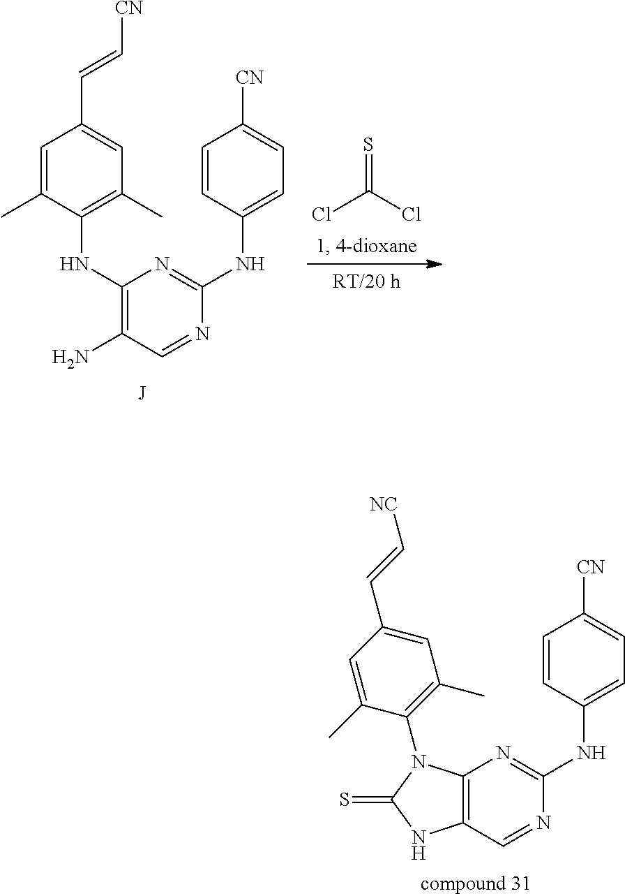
ClC(Cl)=S.C1=C(C)C(NC2=C(N)C=NC(NC3=CC=C([CN])C=C3)=N2)=C(C)C=C1C=C[CN].C12=C(C=NC(NC3=CC=C([CN])C=C3)=N1)NC(=S)N2C1=C(C)C=C(C=C[NC])C=C1C
